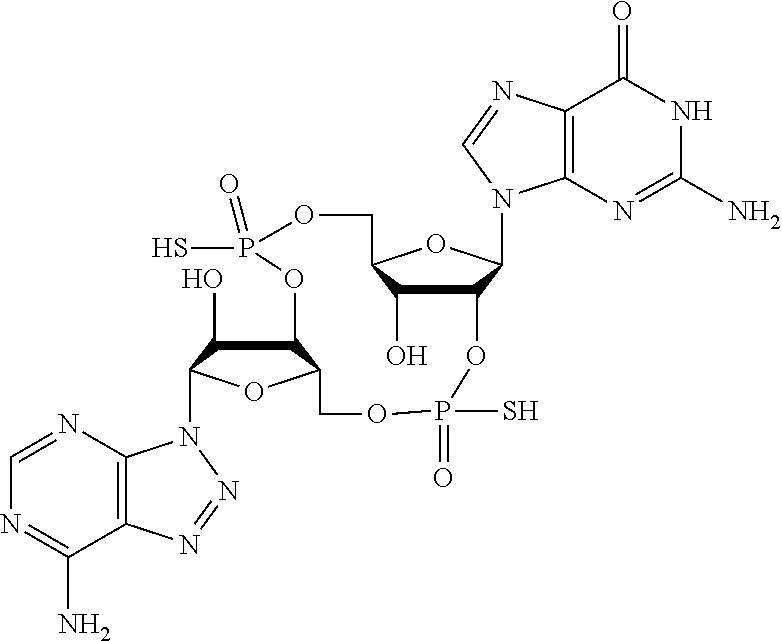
C12=C(N=CN=C1N)N(C1C(O)C3C(O1)COP(S)(=O)OC1C(N4C5=C(C(=O)NC(N)=N5)N=C4)OC(COP(S)(=O)O3)C1O)N=N2
